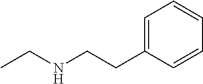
C1=C(CCNCC)C=CC=C1
